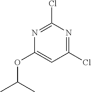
C1(Cl)=NC(Cl)=NC(OC(C)C)=C1
